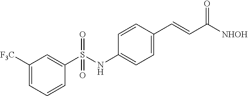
C1([F3C])=CC=CC(S(NC2=CC=C(C=CC([NHOH])=O)C=C2)(=O)=O)=C1
